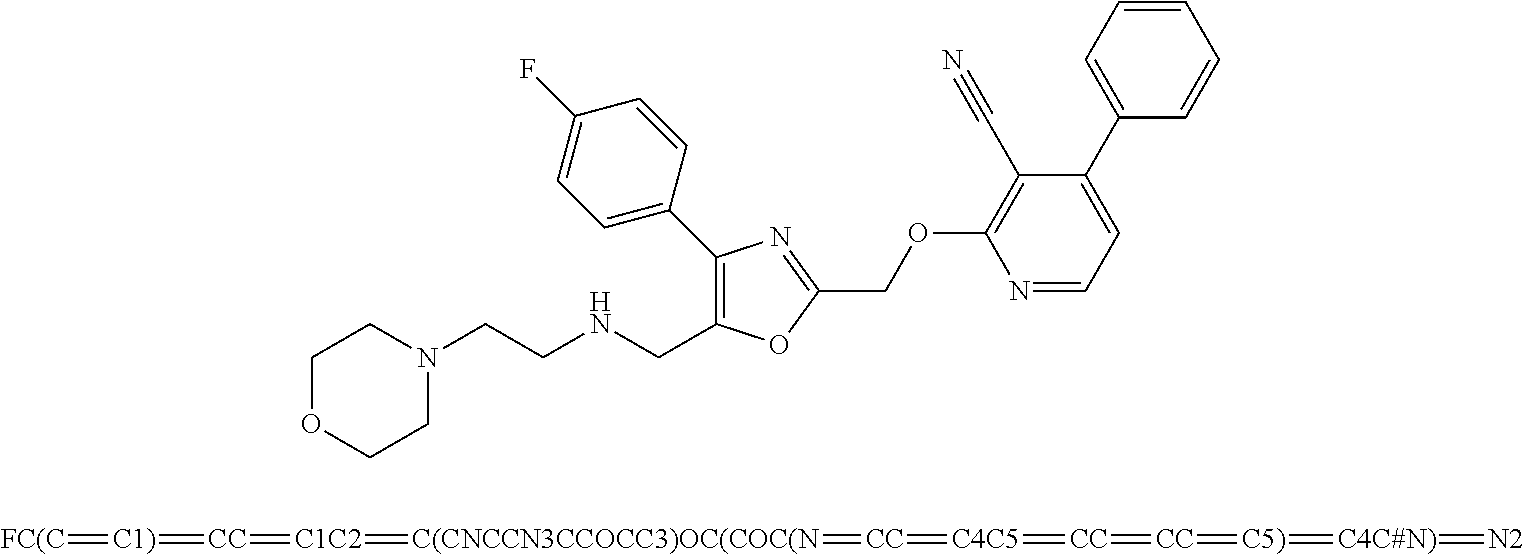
C1OCCN(CCNCC2=C(C3=CC=C(F)C=C3)N=C(COC3=C(C#N)C(C4=CC=CC=C4)=CC=N3)O2)C1.[FC(C]=[C1)]=[CC]=[C1C2]=[C(CNCCN3CCOCC3)OC(COC(N]=[CC]=[C4C5]=[CC]=[CC]=[C5)]=[C4C#N)]=[N2]
